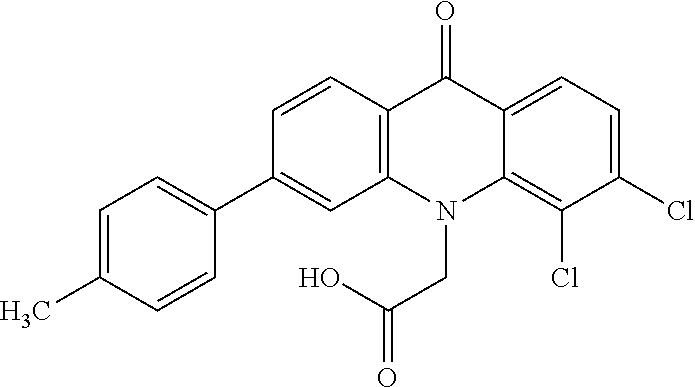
C12=C(N(CC(O)=O)C3=C(Cl)C(Cl)=CC=C3C1=O)C=C(C1=CC=C(C)C=C1)C=C2
